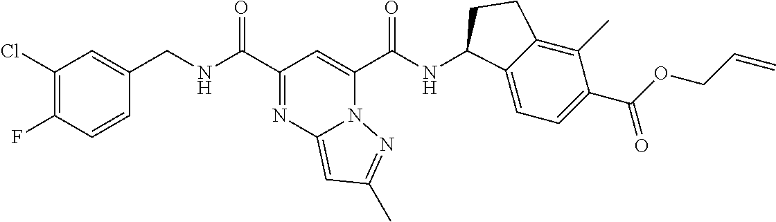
C1(Cl)=C(F)C=CC(CNC(C2=NC3=CC(C)=NN3C(C(NC3C4=CC=C(C(OCC=C)=O)C(C)=C4CC3)=O)=C2)=O)=C1
